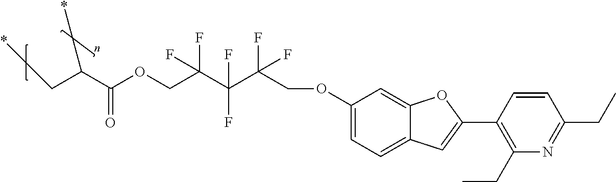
C1(OCC(C(C(COC(C(C*)*)=O)(F)F)(F)F)(F)F)=CC=C2C(=C1)OC(C1=C(CC)N=C(CC)C=C1)=C2
